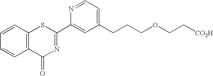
C1=CC2=C(C=C1)SC(C1=CC(CCCOCC[CO2H])=CC=N1)=NC2=O
